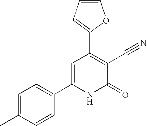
C1=CC=C(C2=C(C#N)C(=O)NC(C3=CC=C(C)C=C3)=C2)O1
